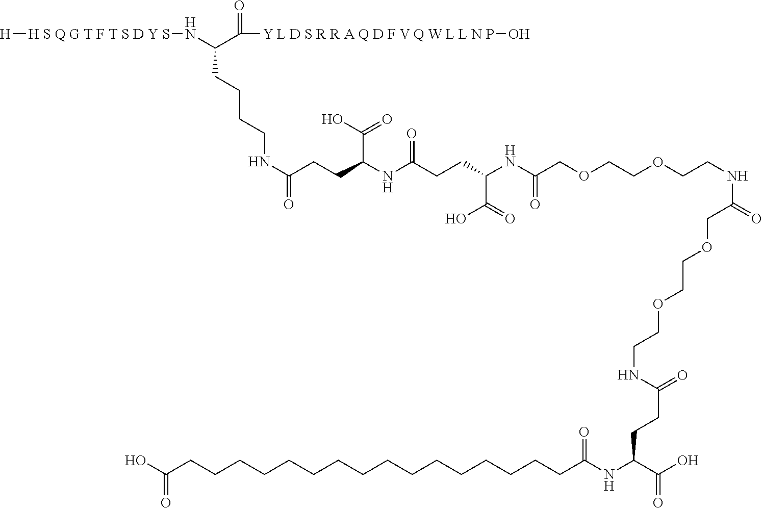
[H S Q G T F T S D Y S]([H])NC(C([Y L D S R R A Q D F V Q W L L N P]O)=O)CCCCNC(=O)CCC(NC(CCC(NC(COCCOCCNC(=O)COCCOCCNC(CCC(NC(CCCCCCCCCCCCCCCCC(O)=O)=O)C(O)=O)=O)=O)C(=O)O)=O)C(O)=O
